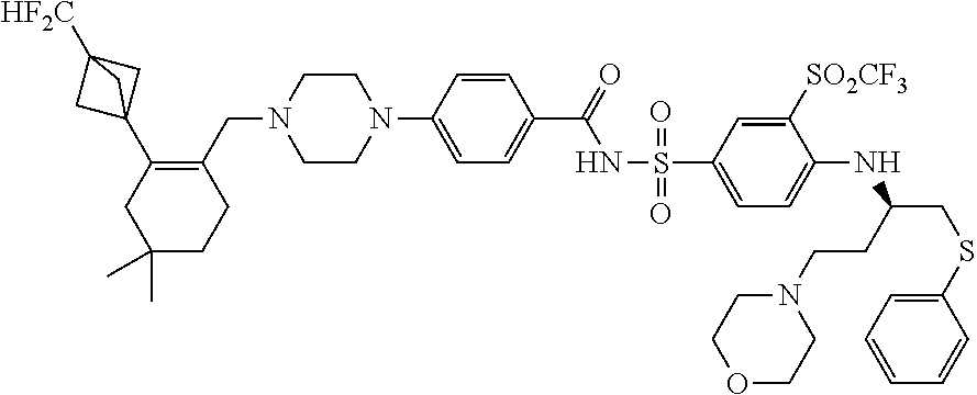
C1COCCN1CCC(NC1=CC=C(S(=O)(NC(C2=CC=C(N3CCN(CC4=C(C56CC([HF2C])(C5)C6)CC(C)(C)CC4)CC3)C=C2)=O)=O)C=C1[SO2CF3])CSC1=CC=CC=C1
